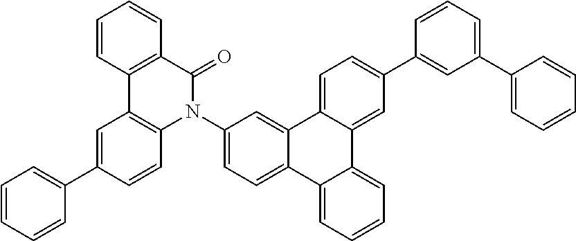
C1=CC2=C(C=C1)C(=O)N(C1=CC=C3C(=C1)C1=CC=C(C4=CC(C5=CC=CC=C5)=CC=C4)C=C1C1=CC=CC=C31)C1=C2C=C(C2=CC=CC=C2)C=C1
